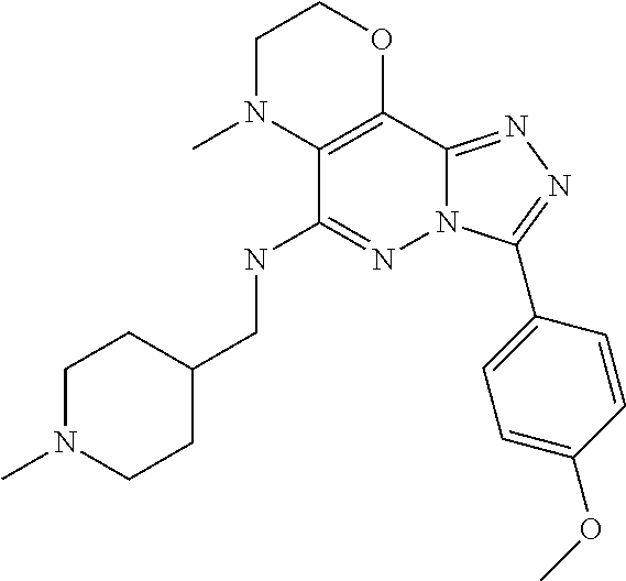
C1N(C)C2=C(OC1)C1=NN=C(C3=CC=C(OC)C=C3)N1N=C2NCC1CCN(C)CC1
